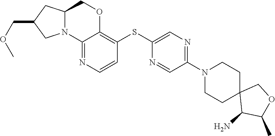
C1(N)C(C)OCC12CCN(C1=NC=C(SC3=C4OCC5CC(COC)CN5C4=NC=C3)N=C1)CC2
